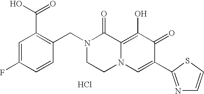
Cl.C1(C(O)=O)=C(CN2CCN3C(=C(O)C(=O)C(C4=NC=CS4)=C3)C2=O)C=CC(F)=C1
